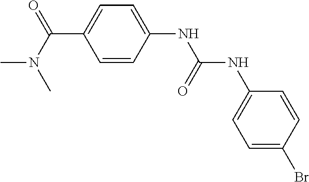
C1=CC(NC(NC2=CC=C(Br)C=C2)=O)=CC=C1C(N(C)C)=O
